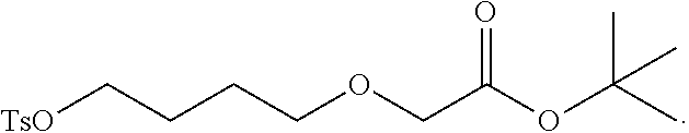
[TsO]CCCCOCC(OC(C)(C)C)=O
